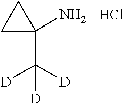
C1C(C([D])([D])[D])(N)C1.Cl
